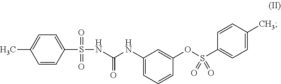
C1=CC(S(=O)(=O)NC(NC2=CC=CC(OS(C3=CC=C(C)C=C3)(=O)=O)=C2)=O)=CC=C1C
